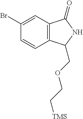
C12=C(C(=O)NC1COCC[TMS])C=C(Br)C=C2
